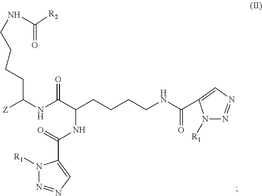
[Z]C(NC(C(CCCCNC(=O)C1=CN=NN1[R1])NC(=O)C1=CN=NN1[R1])=O)CCCCNC(=O)[R2]
